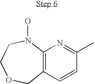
C12=C(C=CC(C)=N1)COCCN2O
